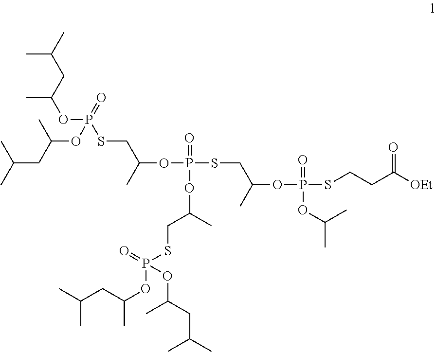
C(CC(OP(=O)(OC(CC(C)C)C)SCC(OP(SCC(OP(SCCC([OEt])=O)(=O)OC(C)C)C)(=O)OC(CSP(=O)(OC(CC(C)C)C)OC(CC(C)C)C)C)C)C)(C)C
